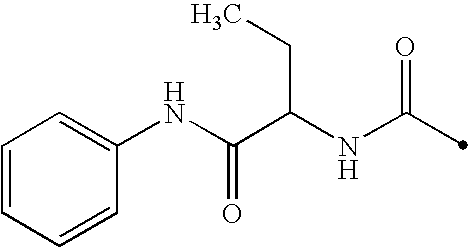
C(NC(=O)C)(C(NC1=CC=CC=C1)=O)CC
